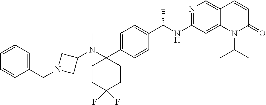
C1(N(C)C2(C3=CC=C(C(NC4=NC=C5C(=C4)N(C(C)C)C(=O)C=C5)C)C=C3)CCC(F)(F)CC2)CN(CC2=CC=CC=C2)C1
